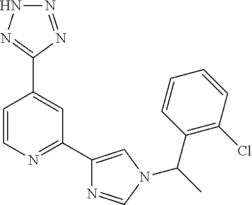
C1=CN=C(C2=CN(C(C3=C(Cl)C=CC=C3)C)C=N2)C=C1C1=NNN=N1
